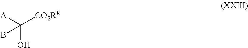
OC([A])([CO2R8])B
